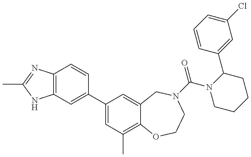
C12=C(N=C(C)N1)C=CC(C1=CC(C)=C3C(=C1)CN(C(N1CCCCC1C1=CC(Cl)=CC=C1)=O)CCO3)=C2
